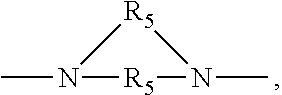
CN1[R5]N(C)[R5]1
